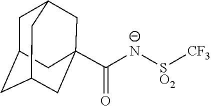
C([N-][SO2][CF3])(C12CC3CC(CC(C1)C3)C2)=O
